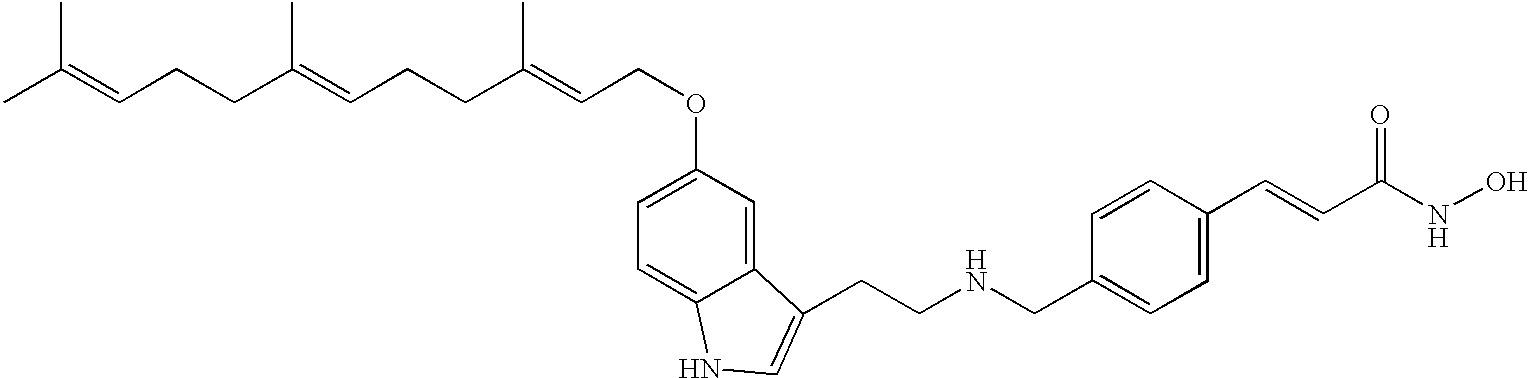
C(COC1=CC=C2C(=C1)C(CCNCC1=CC=C(C=CC(=O)NO)C=C1)=CN2)=C(CCC=C(CCC=C(C)C)C)C
